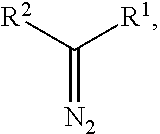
[R2]C([R1])=[N2]
